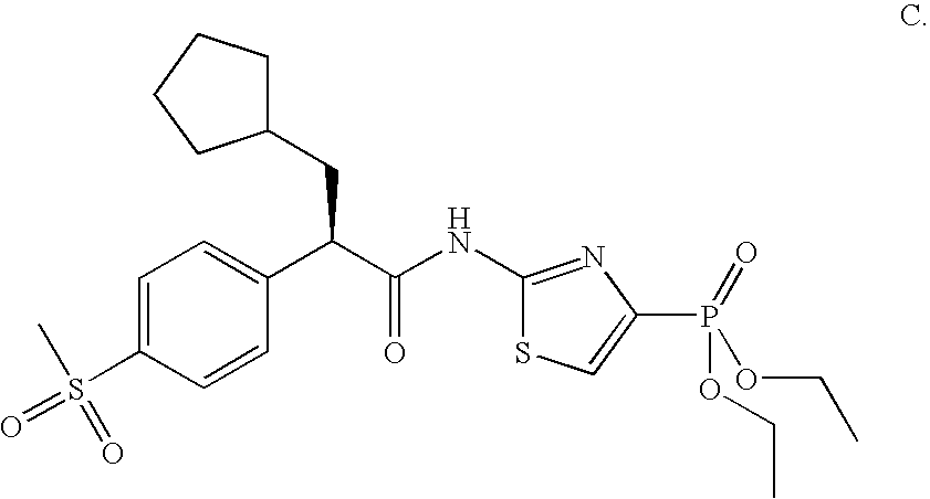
C1=C(S(C)(=O)=O)C=CC(C(C(NC2=NC(P(OCC)(OCC)=O)=CS2)=O)CC2CCCC2)=C1
